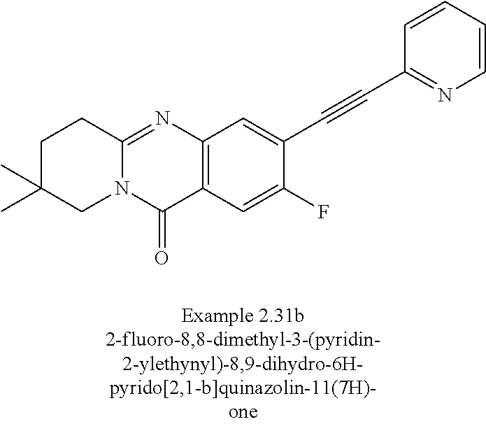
N12C(=NC3=C(C1=O)C=C(F)C(C#CC1=NC=CC=C1)=C3)CCC(C)(C)C2
